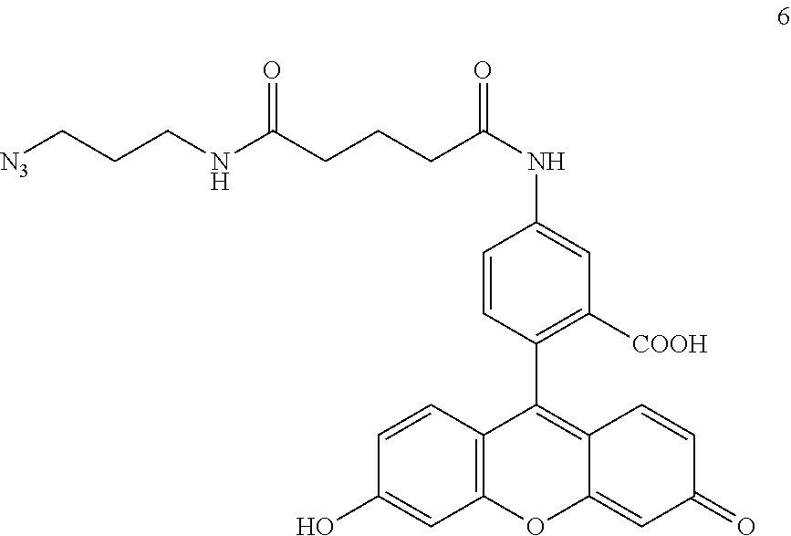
C1=CC2=C(C=C1O)OC1=CC(=O)C=CC1=C2C1=C([COOH])C=C(NC(=O)CCCC(NCCC[N3])=O)C=C1
